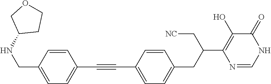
C(#CC1=CC=C(CNC2CCOC2)C=C1)C1=CC=C(CC(C2=C(O)C(=O)NC=N2)C[NC])C=C1
